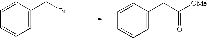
C1=CC=CC=C1CBr.C1=CC=CC=C1CC([OMe])=O
